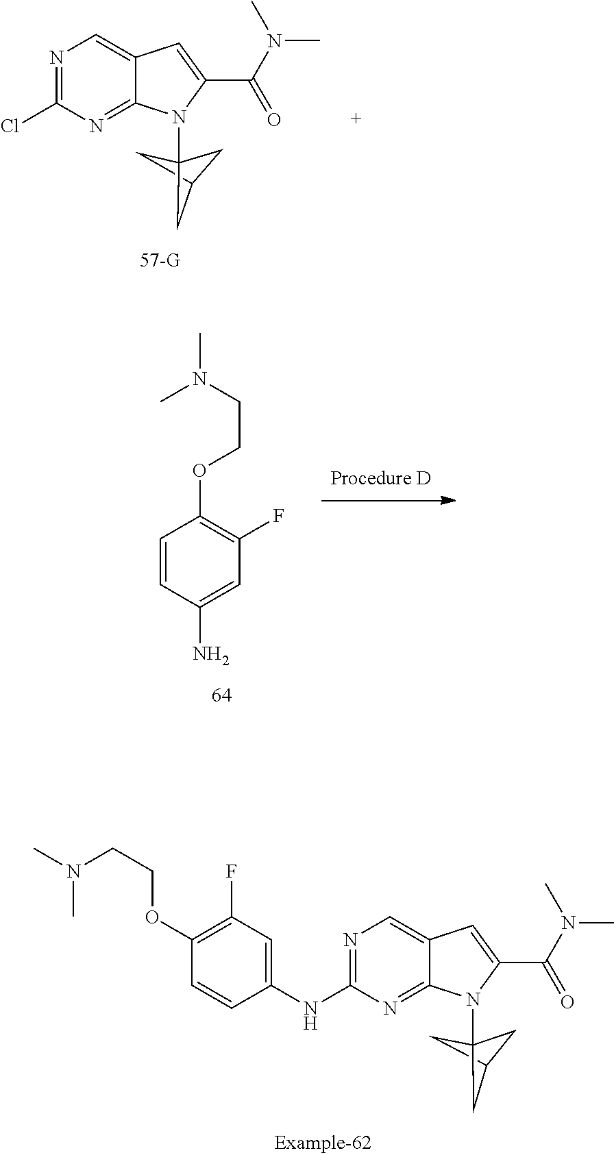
N1=C(Cl)N=C2C(=C1)C=C(C(N(C)C)=O)N2C12CC(C1)C2.C1=C(NC2=NC=C3C(=N2)N(C24CC(C2)C4)C(C(N(C)C)=O)=C3)C=CC(OCCN(C)C)=C1F.C1=C(N)C=CC(OCCN(C)C)=C1F
